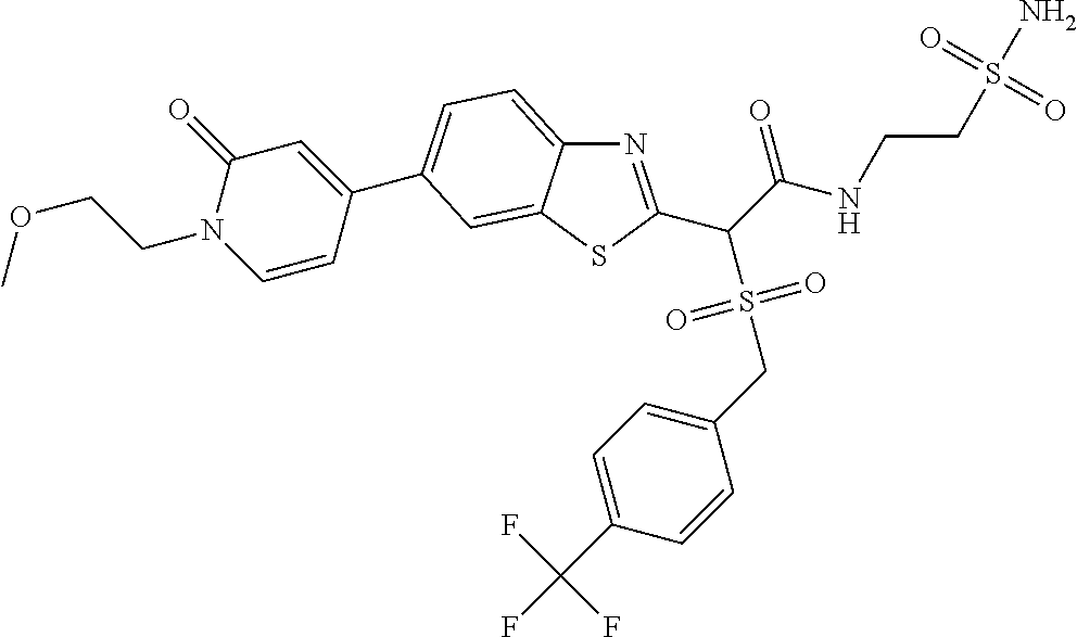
N1=C(C(C(NCCS(N)(=O)=O)=O)S(=O)(=O)CC2=CC=C(C(F)(F)F)C=C2)SC2=CC(C3=CC(=O)N(CCOC)C=C3)=CC=C12
